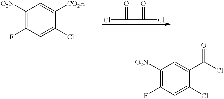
C1([O2N])=C(F)C=C(Cl)C([CO2H])=C1.C1([O2N])=C(F)C=C(Cl)C(C(Cl)=O)=C1.ClC(=O)C(=O)Cl
